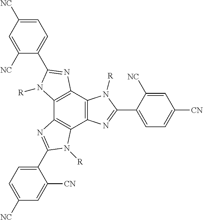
C12=C(C3=C(C4=C1N=C(C1=CC=C([NC])C=C1[NC])N4[R])N=C(C1=CC=C([NC])C=C1[CN])N3[R])N=C(C1=CC=C([CN])C=C1[NC])N2[R]
